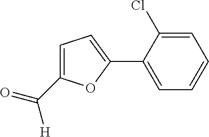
C1=C(Cl)C(C2=CC=C(C(=O)[H])O2)=CC=C1
